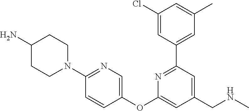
C1(Cl)=CC(C2=NC(OC3=CN=C(N4CCC(N)CC4)C=C3)=CC(CNC)=C2)=CC(C)=C1
